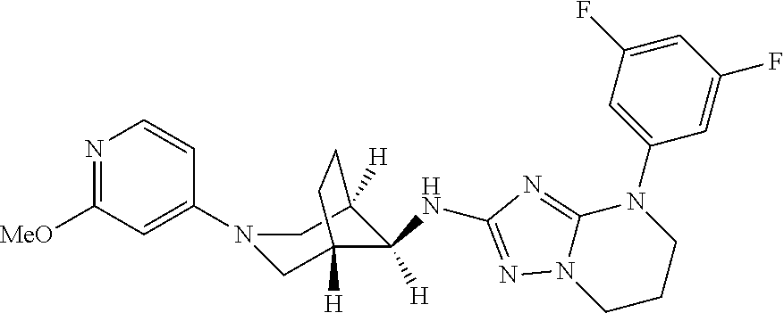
C1CCN(C2=CC(F)=CC(F)=C2)C2=NC(NC3([H])C4([H])CN(C5=CC([MeO])=NC=C5)CC3([H])CC4)=NN12
